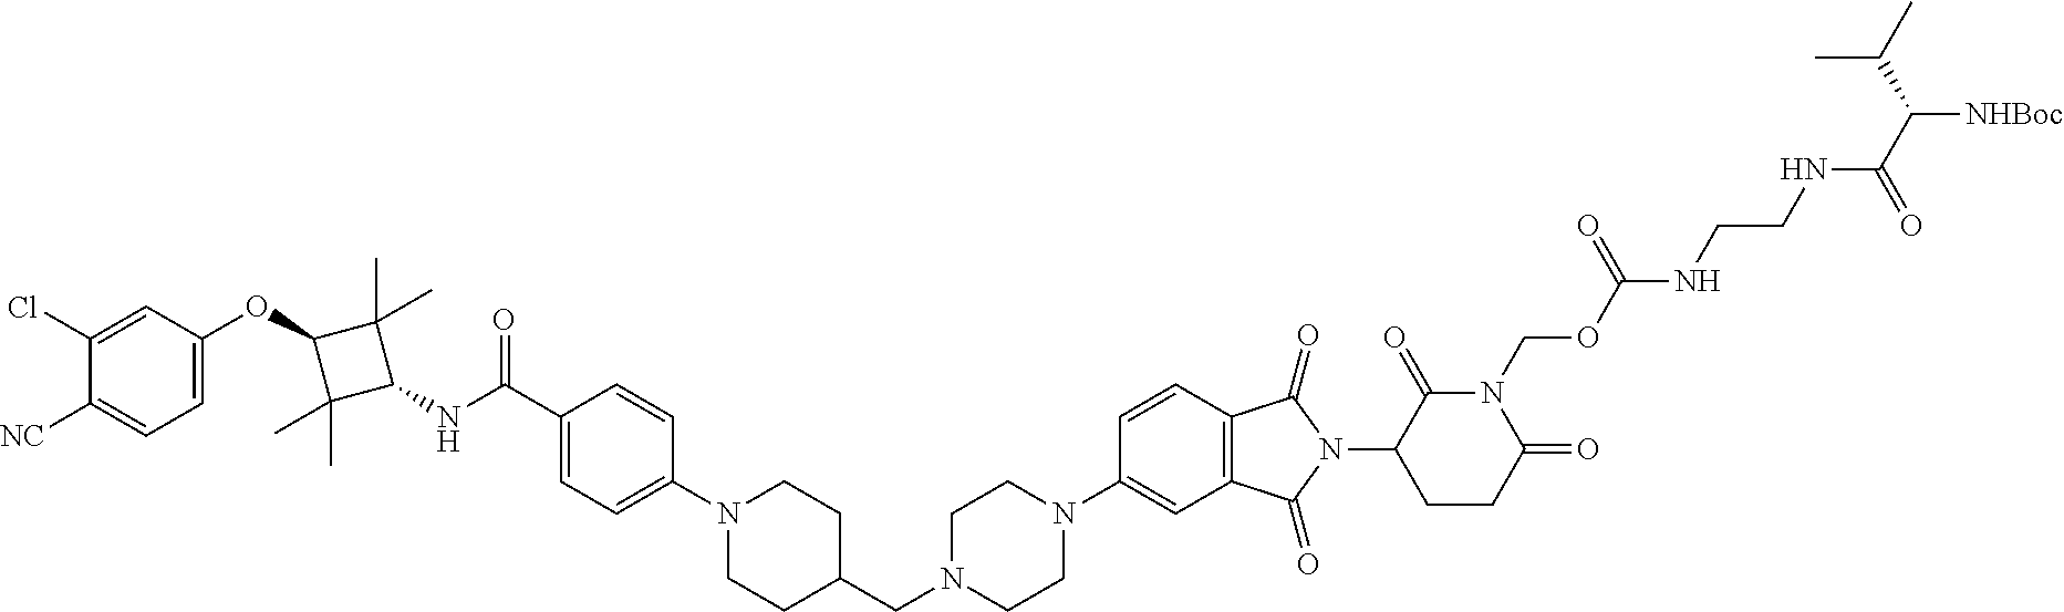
C1=C(OC2C(C)(C)C(NC(C3=CC=C(N4CCC(CN5CCN(C6=CC7=C(C=C6)C(=O)N(C6CCC(=O)N(COC(NCCNC(C(C(C)C)[NHBoc])=O)=O)C6=O)C7=O)CC5)CC4)C=C3)=O)C2(C)C)C=C(Cl)C([NC])=C1
